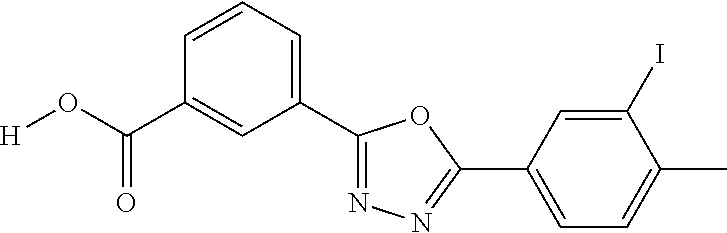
[H]OC(=O)C1=CC(C2=NN=C(C3=CC=C(C)C(I)=C3)O2)=CC=C1
